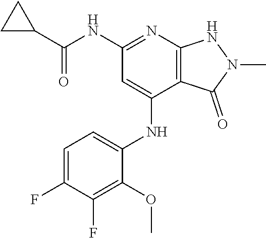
C(NC1=NC2=C(C(NC3=CC=C(F)C(F)=C3OC)=C1)C(=O)N(C)N2)(=O)C1CC1
